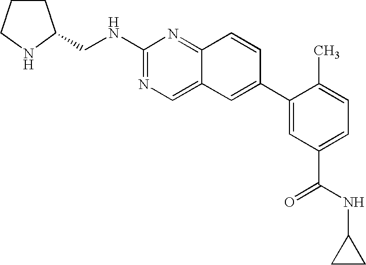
C1CCNC1CNC1=NC=C2C(=N1)C=CC(C1=CC(C(NC3CC3)=O)=CC=C1C)=C2
